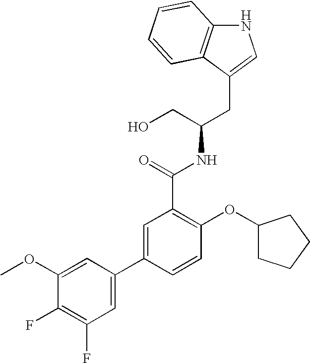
C12=C(C(CC(CO)NC(=O)C3=C(OC4CCCC4)C=CC(C4=CC(F)=C(F)C(OC)=C4)=C3)=CN1)C=CC=C2
